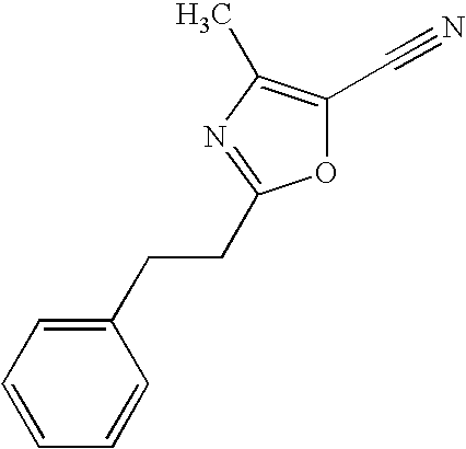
O1C(C#N)=C(C)N=C1CCC1=CC=CC=C1
